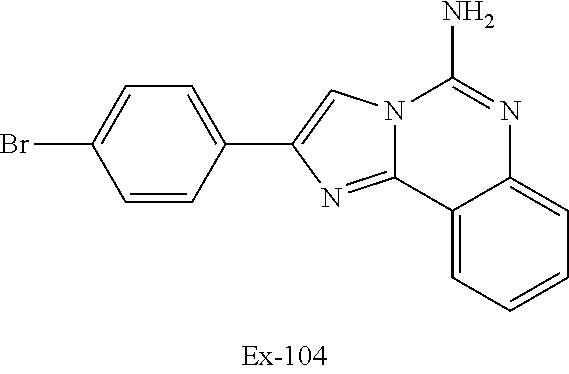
C1=C(Br)C=CC(C2=CN3C(=N2)C2=CC=CC=C2N=C3N)=C1
